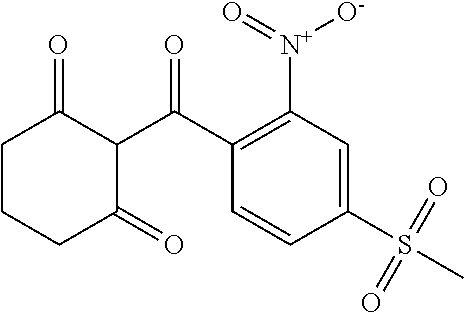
C1(S(C)(=O)=O)=CC([N+](=O)[O-])=C(C(C2C(=O)CCCC2=O)=O)C=C1
